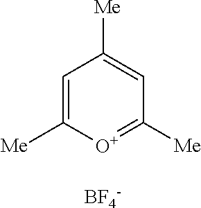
[BF4-].C1=C([Me])[O+]=C([Me])C=C1[Me]
